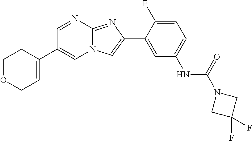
C1=NC2=NC(C3=CC(NC(=O)N4CC(F)(F)C4)=CC=C3F)=CN2C=C1C1=CCOCC1
